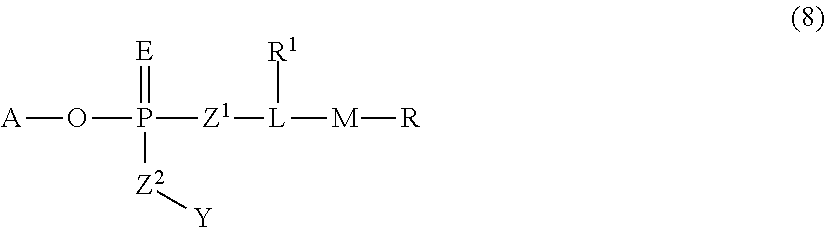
P([Z1][L]([M][R])[R1])(=[E])([Z2][Y])O[A]
